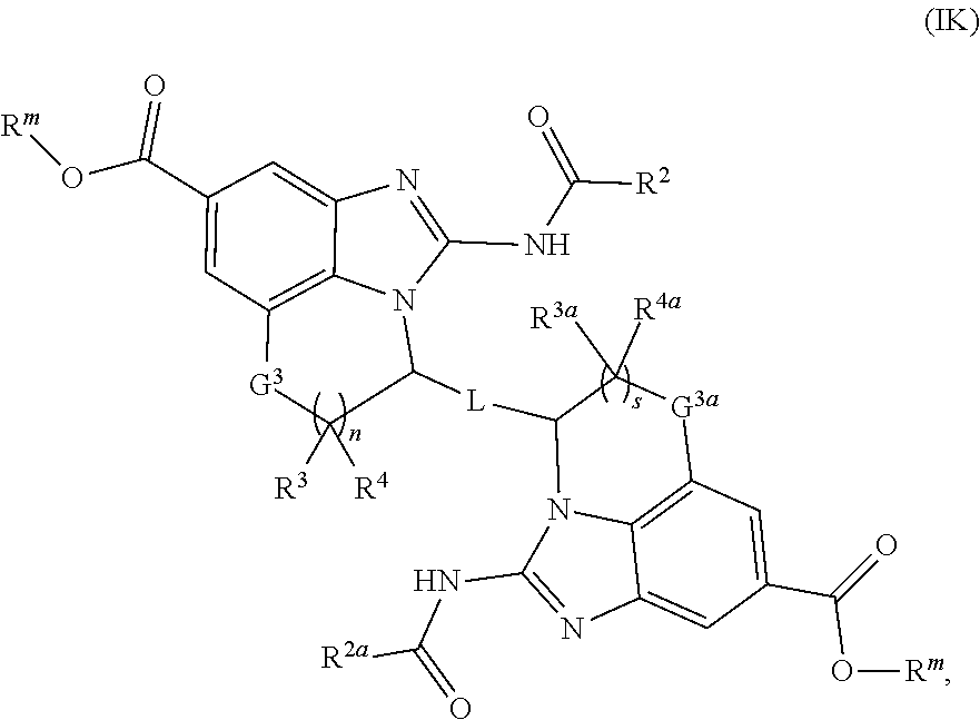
C1(C(O[Rm])=O)=CC2=C3C(=C1)N=C(NC([R2])=O)N3C([L]C1C([R4a])([R3a])[G3a]C3=C4C(=CC(C(O[Rm])=O)=C3)N=C(NC(=O)[R2a])N14)C([R3])([R4])[G3]2
